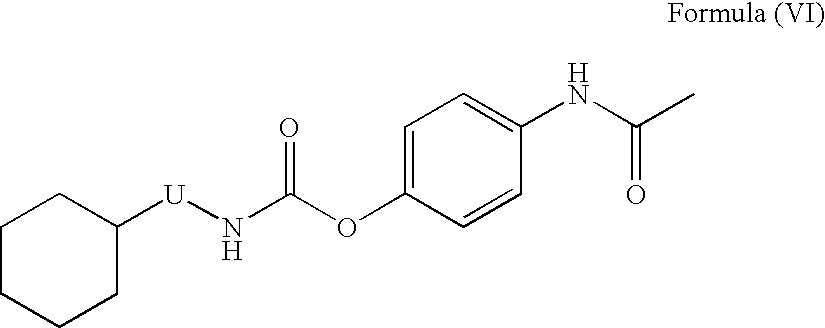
C1=C(OC(N[U]C2CCCCC2)=O)C=CC(NC(C)=O)=C1
